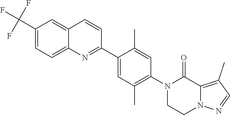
C1(C2=CC(C)=C(N3C(=O)C4=C(C)C=NN4CC3)C=C2C)=NC2=CC=C(C(F)(F)F)C=C2C=C1
